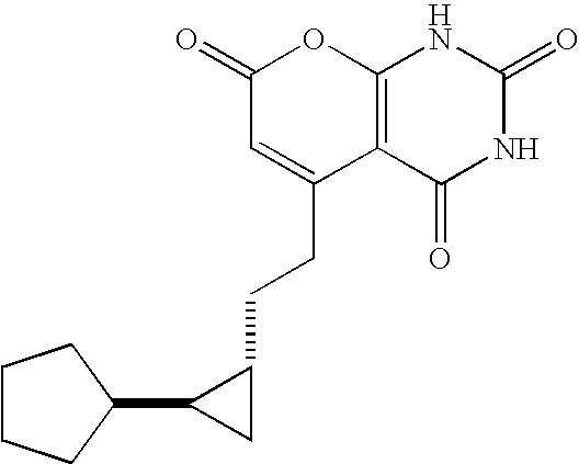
C1(=O)C=C(CCC2C(C3CCCC3)C2)C2=C(O1)NC(=O)NC2=O
